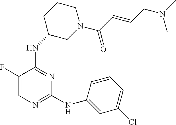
C1=C(F)C(NC2CN(C(C=CCN(C)C)=O)CCC2)=NC(NC2=CC(Cl)=CC=C2)=N1
